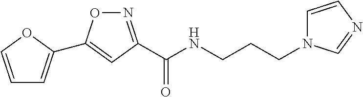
C1=COC(C2=CC(C(NCCCN3C=CN=C3)=O)=NO2)=C1
